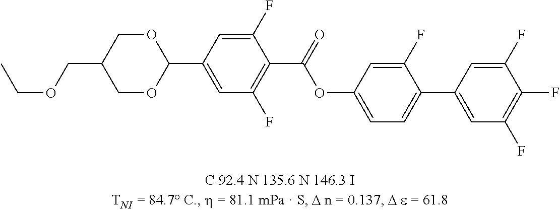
CCOCC1COC(C2=CC(F)=C(C(=O)OC3=CC=C(C4=CC(F)=C(F)C(F)=C4)C(F)=C3)C(F)=C2)OC1
